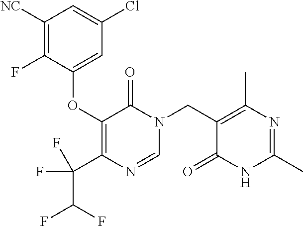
C1([NC])=C(F)C(OC2=C(C(C(F)F)(F)F)N=CN(CC3=C(C)N=C(C)NC3=O)C2=O)=CC(Cl)=C1
